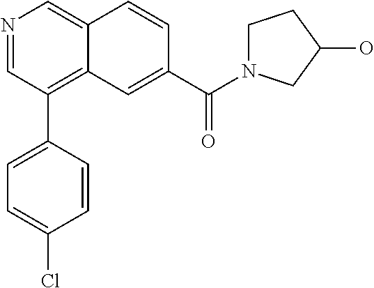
N1=CC(C2=CC=C(Cl)C=C2)=C2C(=C1)C=CC(C(N1CCC(O)C1)=O)=C2
